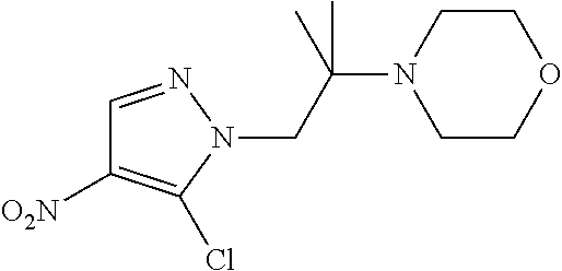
C1COCCN1C(CN1N=CC([O2N])=C1Cl)(C)C
